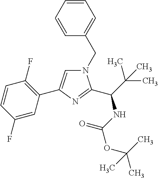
N1(CC2=CC=CC=C2)C=C(C2=C(F)C=CC(F)=C2)N=C1C(NC(OC(C)(C)C)=O)C(C)(C)C
